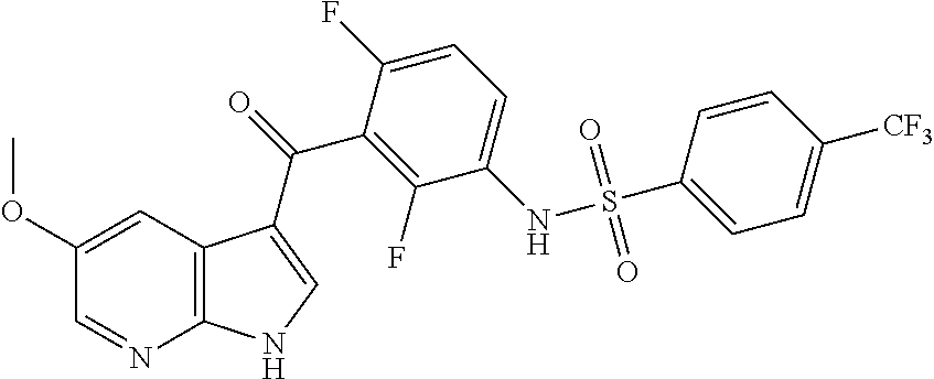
O(C1=CC2=C(N=C1)NC=C2C(=O)C1=C(F)C(NS(C2=CC=C([CF3])C=C2)(=O)=O)=CC=C1F)C
